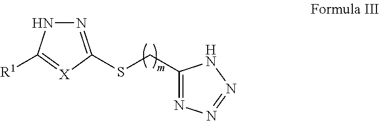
N1=C(SCC2=NN=NN2)[X]=C([R1])N1
